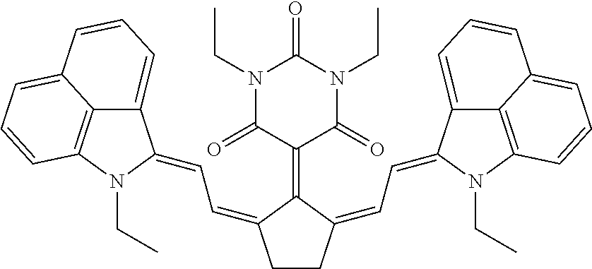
C1CC(=CC=C2C3=CC=CC4=CC=CC(=C34)N2CC)C(=C2C(=O)N(CC)C(=O)N(CC)C2=O)C1=CC=C1C2=CC=CC3=CC=CC(=C23)N1CC
